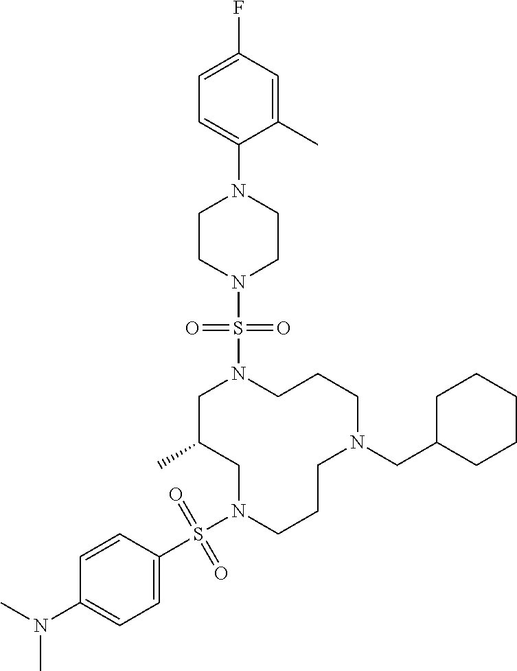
C1C(C)CN(S(C2=CC=C(N(C)C)C=C2)(=O)=O)CCCN(CC2CCCCC2)CCCN1S(N1CCN(C2=CC=C(F)C=C2C)CC1)(=O)=O
